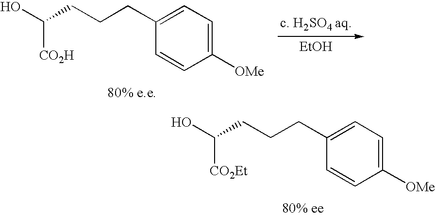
C1([OMe])=CC=C(CCCC(O)[CO2Et])C=C1.C1([OMe])=CC=C(CCCC(O)[CO2H])C=C1.[EtOH]
